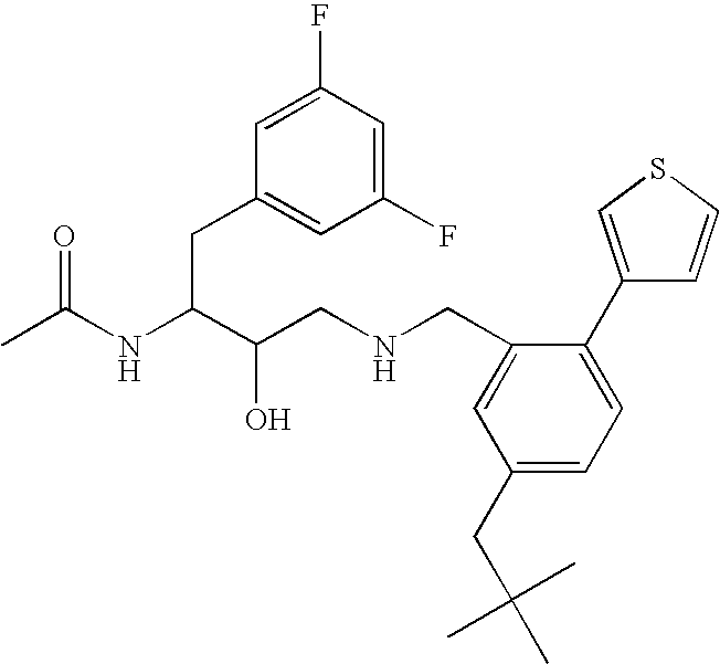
CC(NC(C(CNCC1=CC(CC(C)(C)C)=CC=C1C1=CSC=C1)O)CC1=CC(F)=CC(F)=C1)=O
